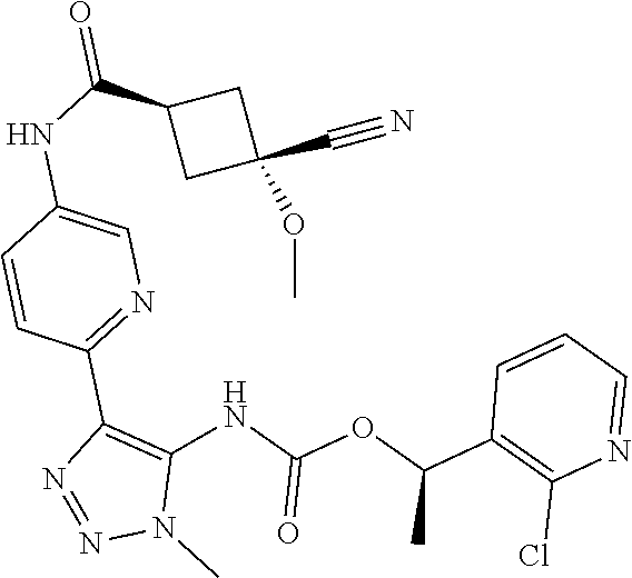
C1(C(OC(NC2=C(C3=NC=C(NC(C4CC(C#N)(OC)C4)=O)C=C3)N=NN2C)=O)C)=C(Cl)N=CC=C1
